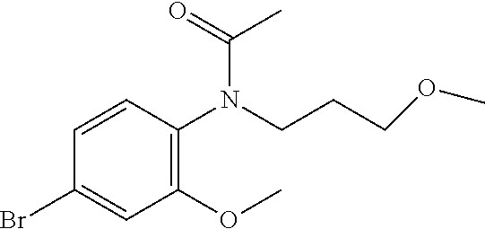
C1=CC(N(CCCOC)C(=O)C)=C(OC)C=C1Br
